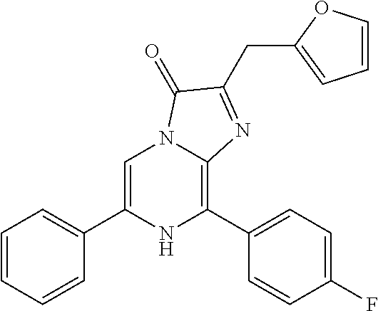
C1=C(C2=CC=CC=C2)NC(C2=CC=C(F)C=C2)=C2N1C(=O)C(CC1=CC=CO1)=N2
